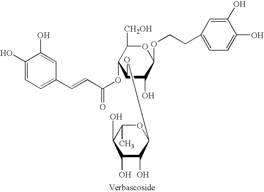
C1(O)=CC=C(C=CC(OC2C(OC3C(O)C(O)C(O)C(C)O3)C(O)C(OCCC3=CC=C(O)C(O)=C3)OC2[CH2OH])=O)C=C1O
